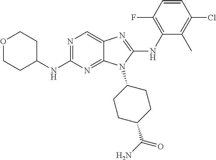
N1=C(NC2CCOCC2)N=C2C(=C1)N=C(NC1=C(F)C=CC(Cl)=C1C)N2C1CCC(C(N)=O)CC1
